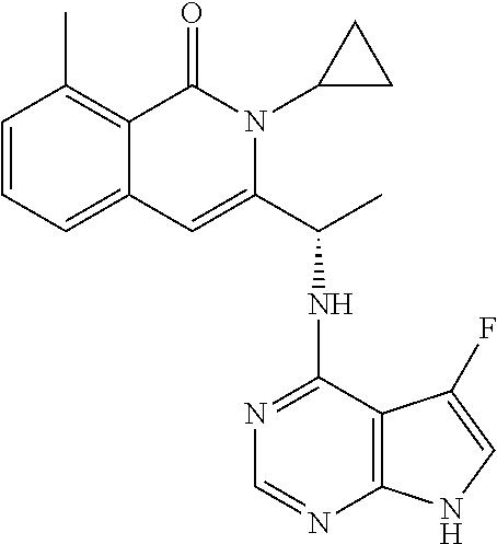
C1=CC=C2C(=C1C)C(=O)N(C1CC1)C(C(NC1=NC=NC3=C1C(F)=CN3)C)=C2
